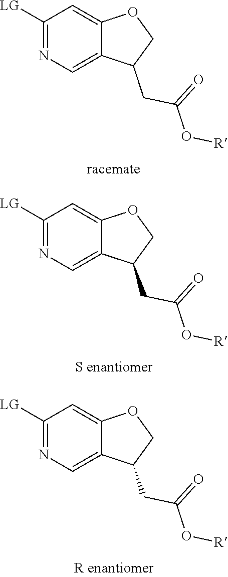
C1([LG])=NC=C2C(=C1)OCC2CC(O[R])=O.C1([LG])=NC=C2C(=C1)OCC2CC(O[R])=O.C1([LG])=NC=C2C(=C1)OCC2CC(O[R])=O
